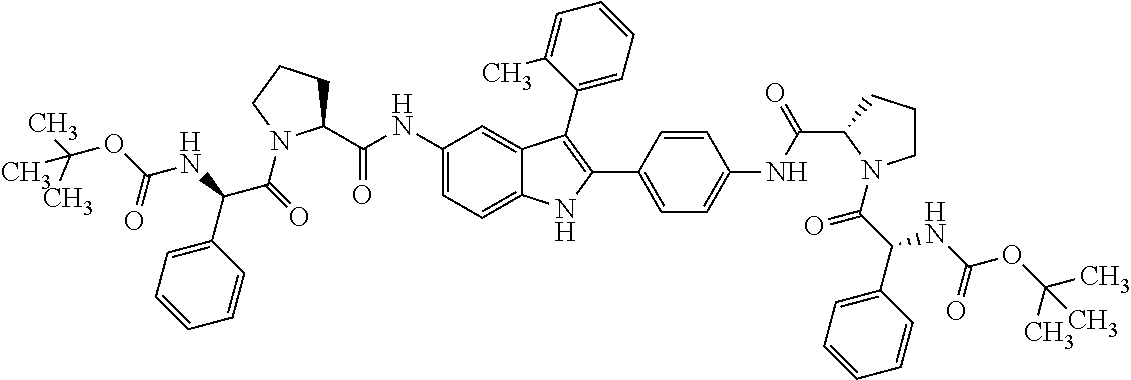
C1(NC(C2CCCN2C(=O)C(NC(=O)OC(C)(C)C)C2=CC=CC=C2)=O)=CC=C2C(=C1)C(C1=CC=CC=C1C)=C(C1=CC=C(NC(C3N(C(C(C4=CC=CC=C4)NC(=O)OC(C)(C)C)=O)CCC3)=O)C=C1)N2
